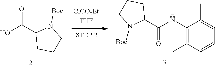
C1(NC(C2CCCN2[Boc])=O)=C(C)C=CC=C1C.OC(C1CCCN1[Boc])=O
